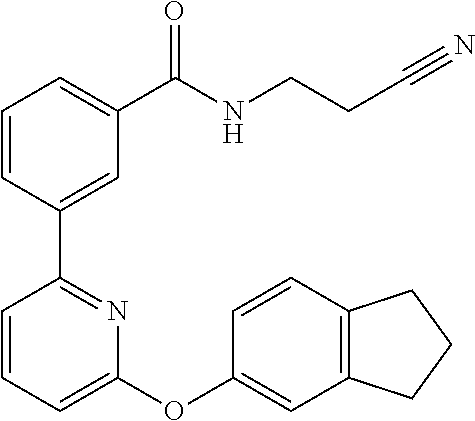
C1=CC(C2=NC(OC3=CC4=C(C=C3)CCC4)=CC=C2)=CC(C(NCCC#N)=O)=C1
